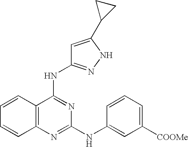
C1=CC2=C(C=C1)N=C(NC1=CC([COOMe])=CC=C1)N=C2NC1=NNC(C2CC2)=C1
